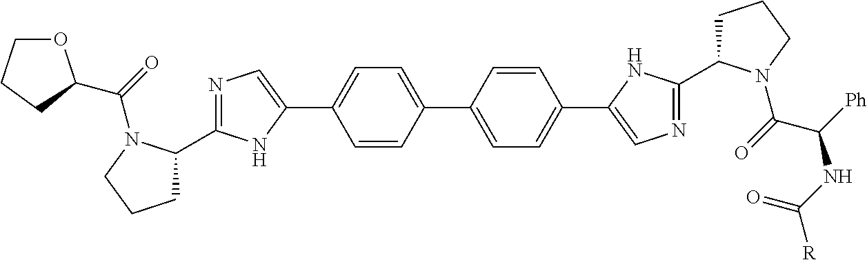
C(=O)(N1C(C2=NC=C(C3=CC=C(C4=CC=C(C5=CN=C(C6CCCN6C(C([Ph])NC(=O)[R])=O)N5)C=C4)C=C3)N2)CCC1)C1OCCC1
